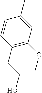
C(C1=C(OC)C=C(C)C=C1)CO
